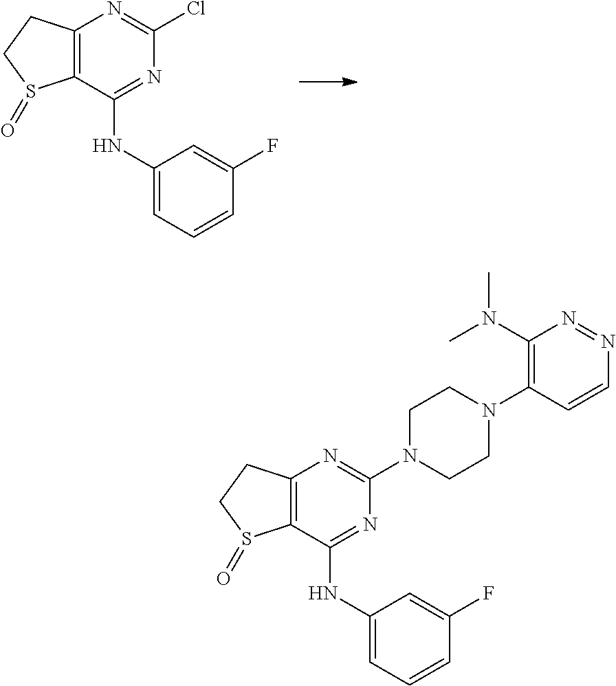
C12=C(C(NC3=CC=CC(F)=C3)=NC(Cl)=N1)S(=O)CC2.C12=C(C(NC3=CC=CC(F)=C3)=NC(N3CCN(C4=C(N(C)C)N=NC=C4)CC3)=N1)S(=O)CC2
